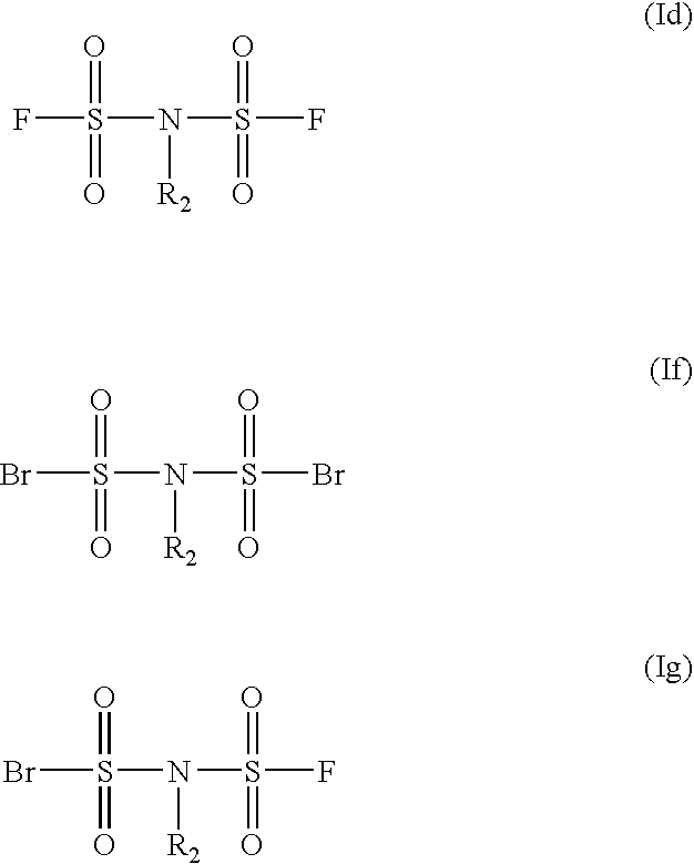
FS(N([R2])S(F)(=O)=O)(=O)=O.BrS(N([R2])S(Br)(=O)=O)(=O)=O.BrS(N([R2])S(F)(=O)=O)(=O)=O
